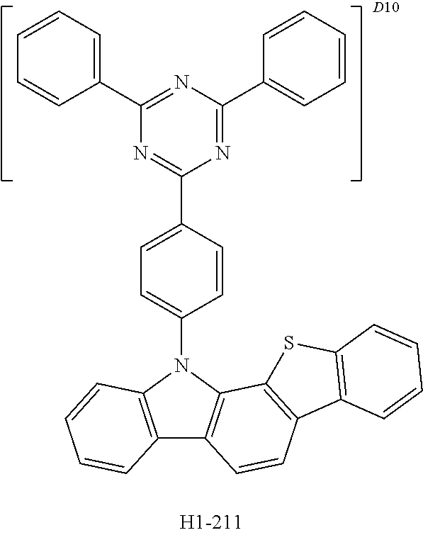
C12=C(N(C3=CC=C(C4=NC(C5=CC=CC=C5)=NC(C5=CC=CC=C5)=N4)C=C3)C3=C1C=CC1=C3SC3=C1C=CC=C3)C=CC=C2.[D10]
